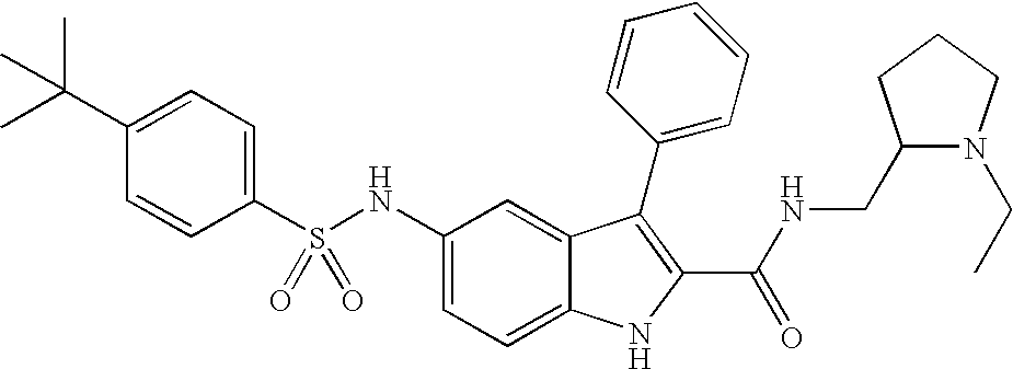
C1(C(C)(C)C)=CC=C(S(NC2=CC=C3C(=C2)C(C2=CC=CC=C2)=C(C(NCC2N(CC)CCC2)=O)N3)(=O)=O)C=C1
